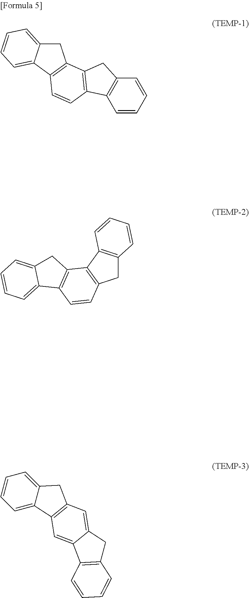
C1C2=CC=CC=C2C2=C1C1=C(C=C2)C2=C(C1)C=CC=C2.C1C2=C(C3=C1C=CC1=C3CC3=CC=CC=C13)C=CC=C2.C1=CC=C2C(=C1)CC1=C2C=C2C(=C1)CC1=C2C=CC=C1
